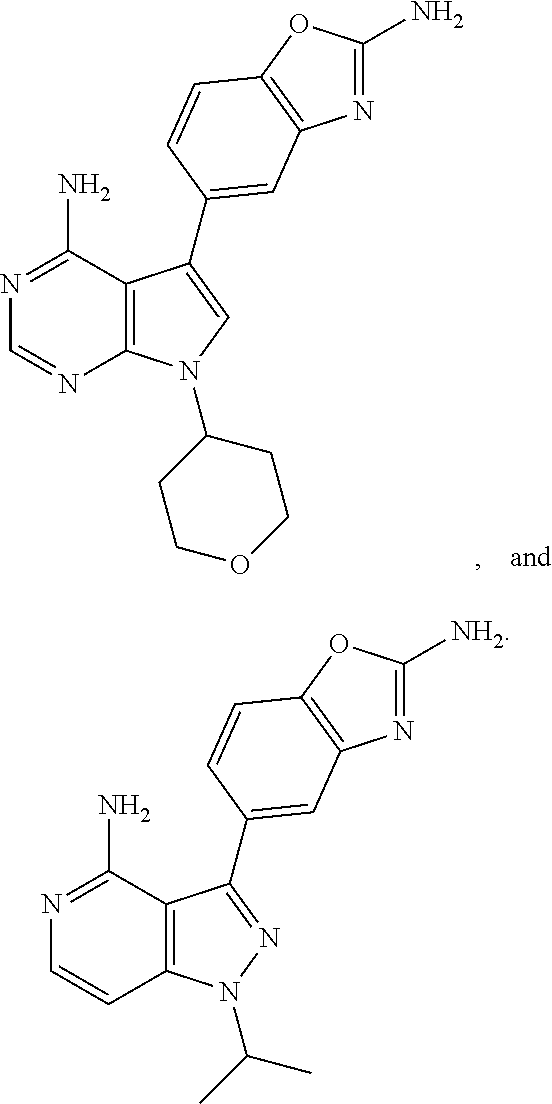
N1=C(N)C2=C(N=C1)N(C1CCOCC1)C=C2C1=CC2=C(OC(N)=N2)C=C1.N1=C(N)C2=C(C=C1)N(C(C)C)N=C2C1=CC2=C(OC([NH2])=N2)C=C1
